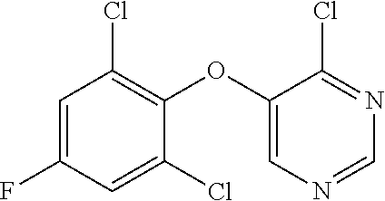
C1=C(F)C=C(Cl)C(OC2=CN=CN=C2Cl)=C1Cl
